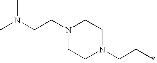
CN(CCN1CCN(CCC)CC1)C
